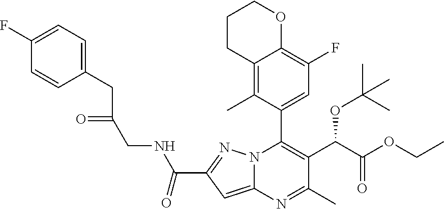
O=C(C1=NN2C(C3=CC(F)=C4C(=C3C)CCCO4)=C(C(C(OCC)=O)OC(C)(C)C)C(C)=NC2=C1)NCC(CC1=CC=C(F)C=C1)=O
